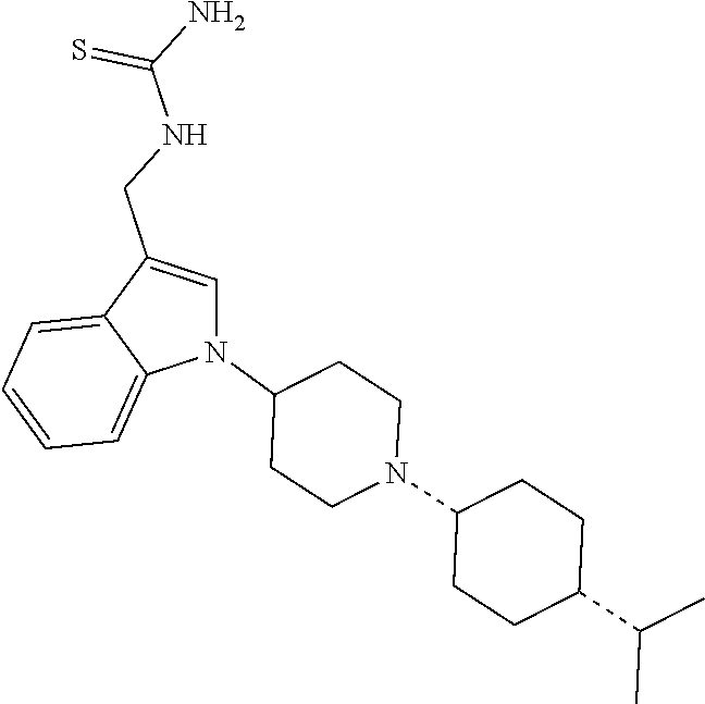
N1(C2CCN(C3CCC(C(C)C)CC3)CC2)C=C(CNC(N)=S)C2=CC=CC=C12
